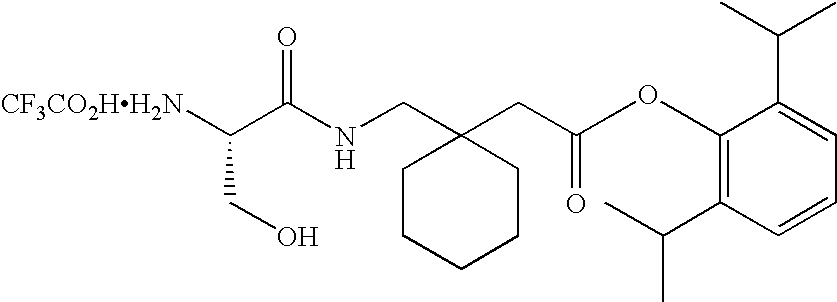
[CF3CO2HH2N]C(C(NCC1(CC(=O)OC2=C(C(C)C)C=CC=C2C(C)C)CCCCC1)=O)CO
